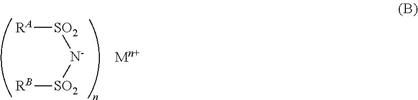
[SO2]([N-][SO2][RB])[RA]
